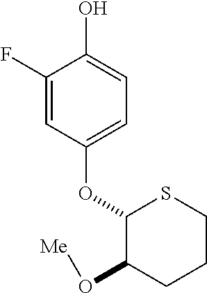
C1(F)=CC(OC2C(O[Me])CCCS2)=CC=C1O
